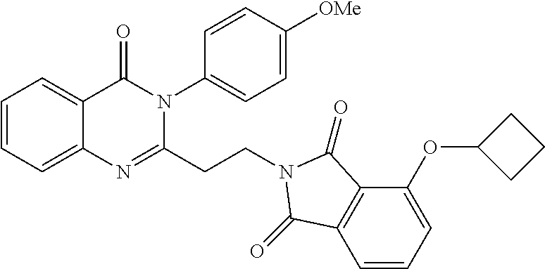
C1=CC=C2C(=C1)C(=O)N(C1=CC=C([OMe])C=C1)C(CCN1C(=O)C3=C(C=CC=C3OC3CCC3)C1=O)=N2
